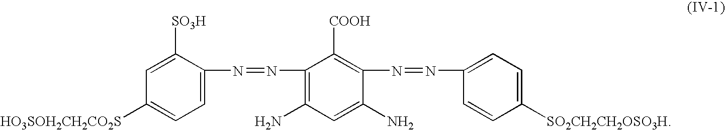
C1=C([SO3H])C(N=NC2=C(N)C=C(N)C(N=NC3=CC=C([SO2CH2CH2OSO3H])C=C3)=C2[COOH])=CC=C1[HO3SOH2CH2CO2S]
